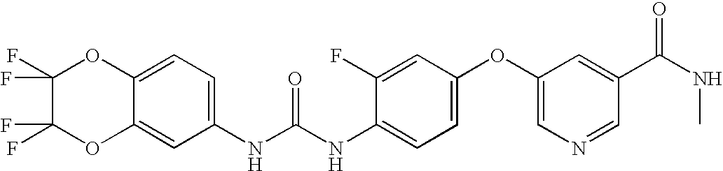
C1(F)(F)C(F)(F)OC2=CC(NC(NC3=CC=C(OC4=CN=CC(C(NC)=O)=C4)C=C3F)=O)=CC=C2O1
